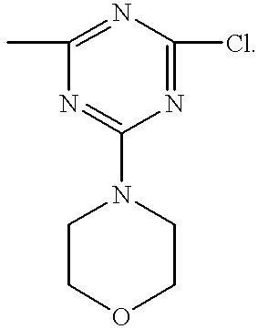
N1=C(Cl)N=C(C)N=C1N1CCOCC1
